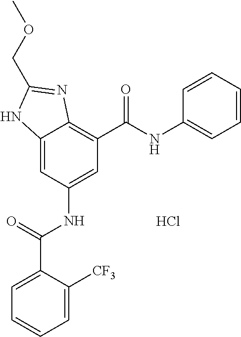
C12=CC(NC(=O)C3=CC=CC=C3[CF3])=CC(C(NC3=CC=CC=C3)=O)=C1N=C(COC)N2.Cl
